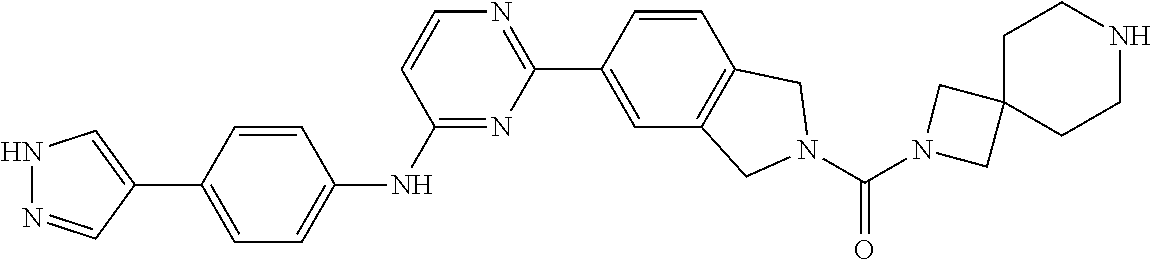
N1=C(NC2=CC=C(C3=CNN=C3)C=C2)C=CN=C1C1=CC2=C(C=C1)CN(C(=O)N1CC3(C1)CCNCC3)C2
